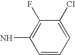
C1=CC=C(Cl)C(F)=C1N
